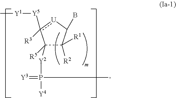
C1([R5])([Y2]P([Y4])(=[Y3])C)C([R2])([R1])C(B)[U]c1([Y5][Y1]C)[R3]
